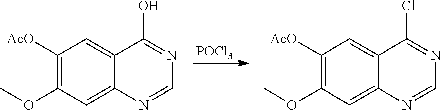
[POCl3].C1([AcO])=C(OC)C=C2C(=C1)C(O)=NC=N2.C1([AcO])=C(OC)C=C2C(=C1)C(Cl)=NC=N2
